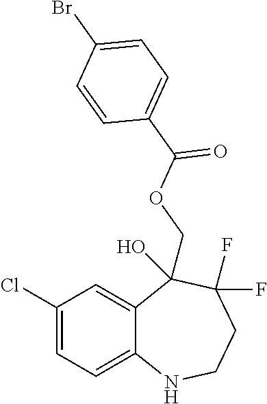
C1(Cl)=CC=C2C(=C1)C(COC(C1=CC=C(Br)C=C1)=O)(O)C(F)(F)CCN2
